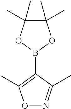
C1(C)(C)C(C)(C)OB(C2=C(C)ON=C2C)O1
